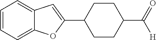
C1=CC=C2C(=C1)C=C(C1CCC(C(=O)[H])CC1)O2
